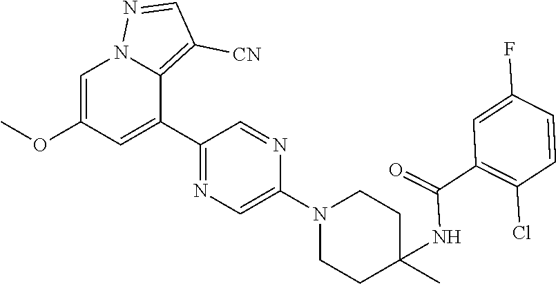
C1=C(OC)C=C(C2=NC=C(N3CCC(C)(NC(=O)C4=C(Cl)C=CC(F)=C4)CC3)N=C2)C2=C([CN])C=NN12
